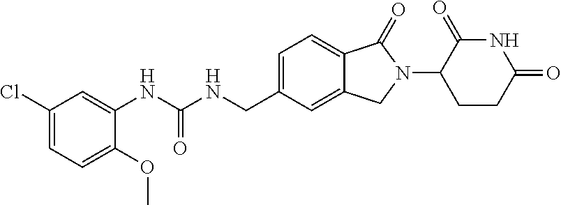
C1=C(Cl)C=C(NC(NCC2=CC=C3C(=C2)CN(C2CCC(=O)NC2=O)C3=O)=O)C(OC)=C1
